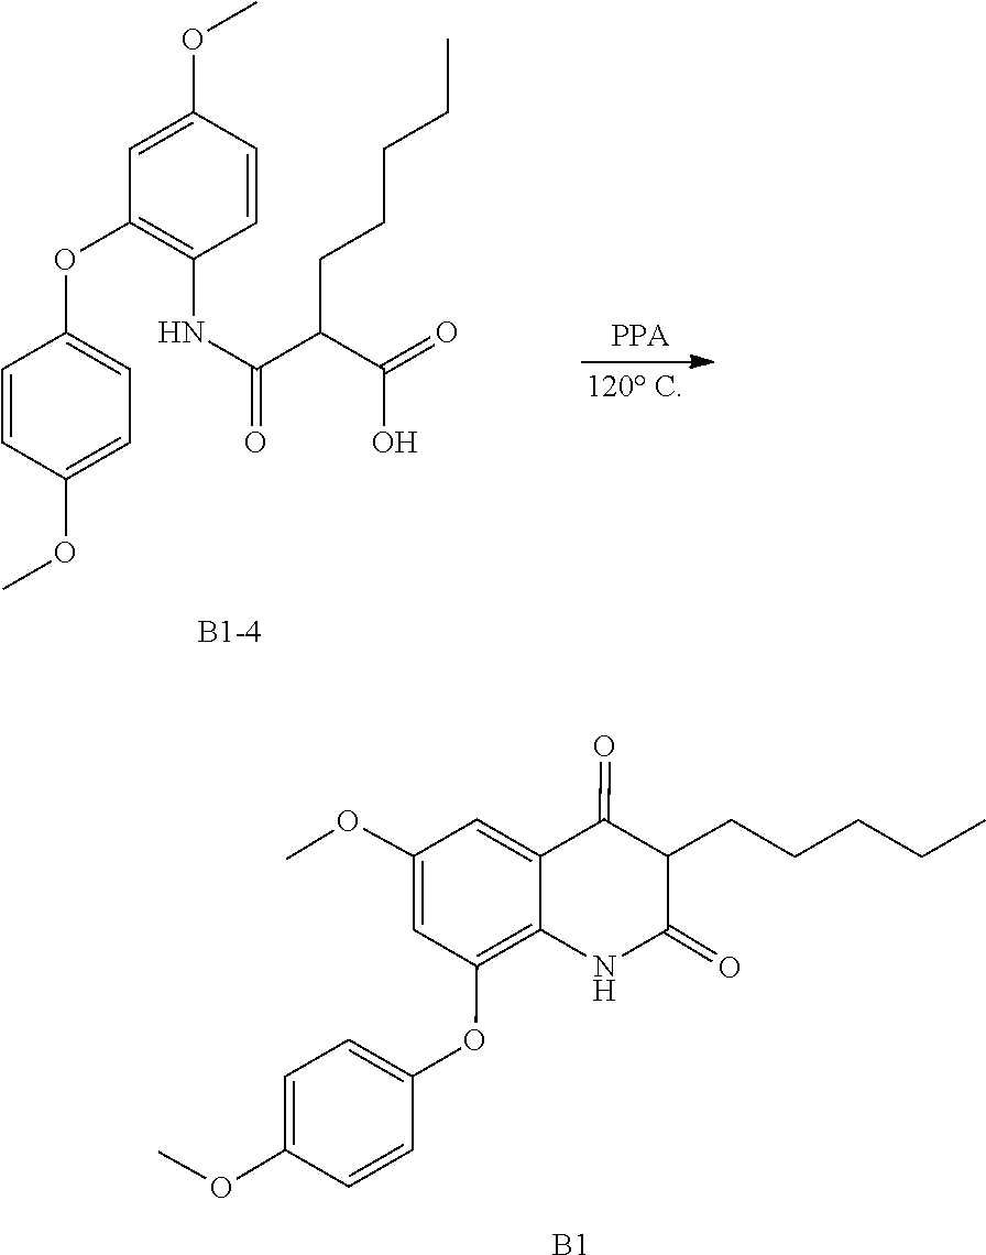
O(C)C1=CC=C(OC2=C3C(=CC(OC)=C2)C(=O)C(CCCCC)C(=O)N3)C=C1.[B1].O(C)C1=CC(OC2=CC=C(OC)C=C2)=C(NC(C(C(=O)O)CCCCC)=O)C=C1
